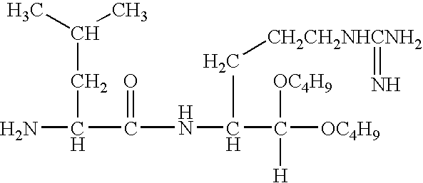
C(N)(C(=O)NC(C([H])([OC4H9])[OC4H9])C[CH2CH2NHCNH2]=N)CC(C)C
